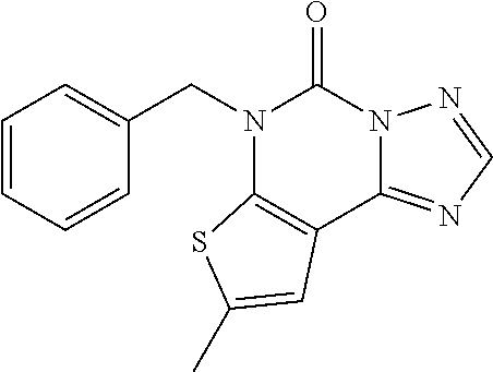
C1(CN2C3=C(C4=NC=NN4C2=O)C=C(C)S3)=CC=CC=C1
